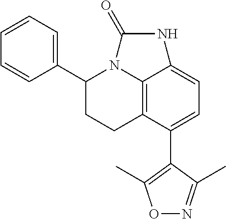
C12=C3C(C4=C(C)ON=C4C)=CC=C1NC(=O)N2C(C1=CC=CC=C1)CC3
